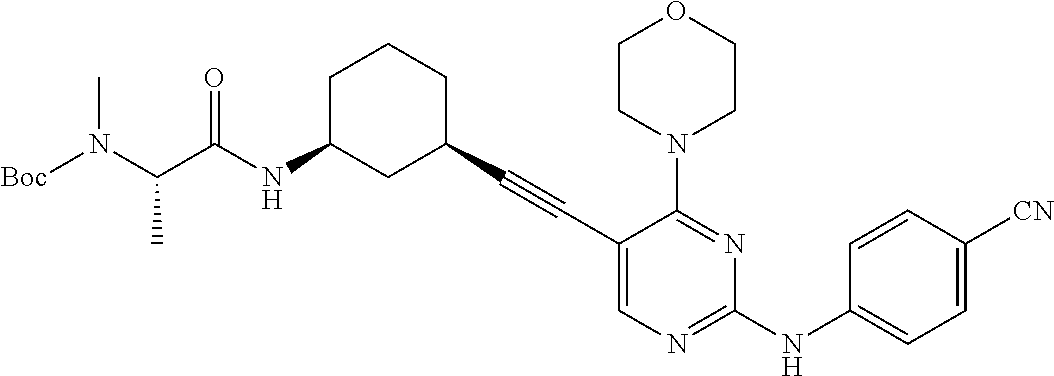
[Boc]N(C(C(NC1CC(C#CC2=CN=C(NC3=CC=C([CN])C=C3)N=C2N2CCOCC2)CCC1)=O)C)C
